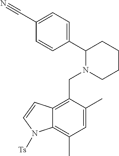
C1=CC(C2N(CC3=C4C(=C(C)C=C3C)N([Ts])C=C4)CCCC2)=CC=C1C#N
